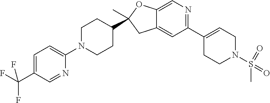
C1(C2=CCN(S(=O)(=O)C)CC2)=NC=C2C(=C1)CC(C)(C1CCN(C3=CC=C(C(F)(F)F)C=N3)CC1)O2
